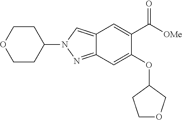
C12=CN(C3CCOCC3)N=C1C=C(OC1CCOC1)C(C([OMe])=O)=C2
